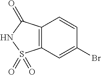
C1=C(Br)C=CC2=C1S(=O)(=O)NC2=O
